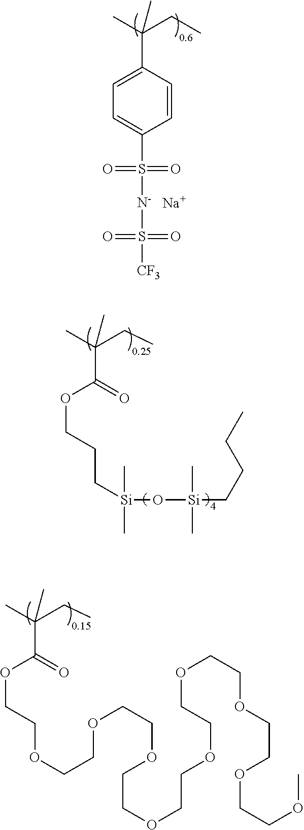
C(CCOC(=O)C(CC)(C)C)[Si](C)(C)O[Si](C)(C)CCCC.O(CCOC(=O)C(CC)(C)C)CCOCCOCCOCCOCCOCCOCCOCCOC.C1(S(=O)(=O)[N-]S(=O)(=O)[CF3])=CC=C(C(CC)(C)C)C=C1.[Na]
